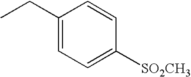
CCC1=CC=C([SO2CH3])C=C1
